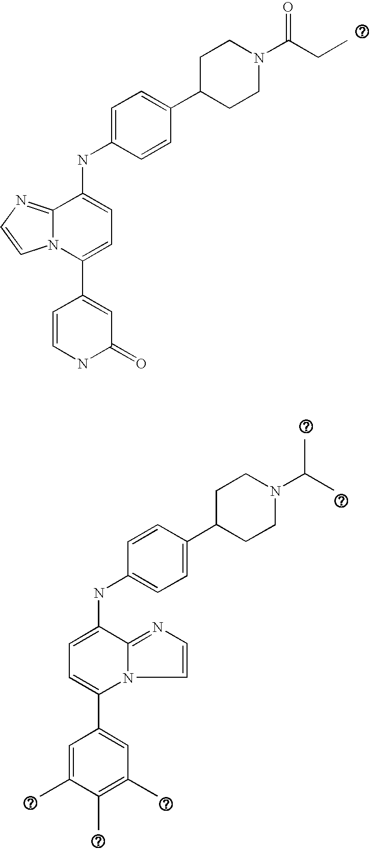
C1=CNC(=O)C=C1C1=CC=C(NC2=CC=C(C3CCN(C(CC)=O)CC3)C=C2)C2=NC=CN12.C1=C(C)C(C)=C(C)C=C1C1=CC=C(NC2=CC=C(C3CCN(C(C)C)CC3)C=C2)C2=NC=CN12
